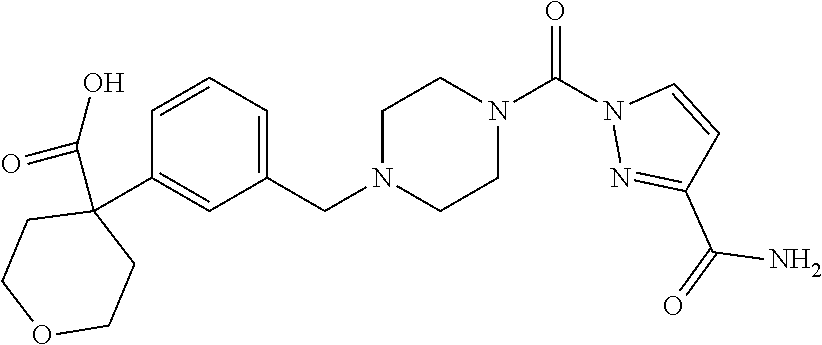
N1(C(N2N=C(C(=O)N)C=C2)=O)CCN(CC2=CC=CC(C3(C(=O)O)CCOCC3)=C2)CC1
